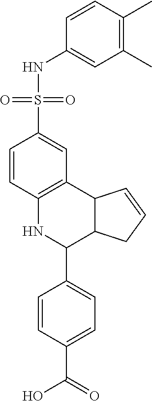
C1=CC2=C(C=C1S(NC1=CC(C)=C(C)C=C1)(=O)=O)C1C(C(C3=CC=C(C(=O)O)C=C3)N2)CC=C1
